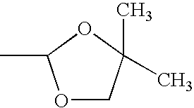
O1C(C)OCC1(C)C
